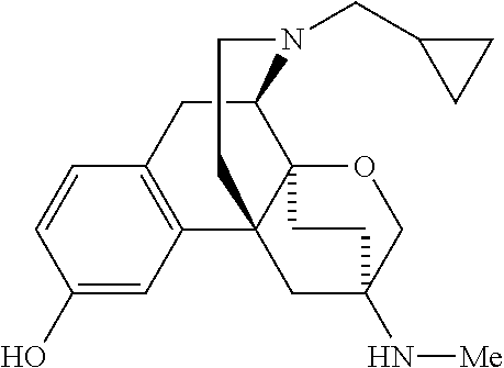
C1(O)=CC2=C(C=C1)CC1C34C2(CC(N[Me])(CO3)CC4)CCN1CC1CC1
